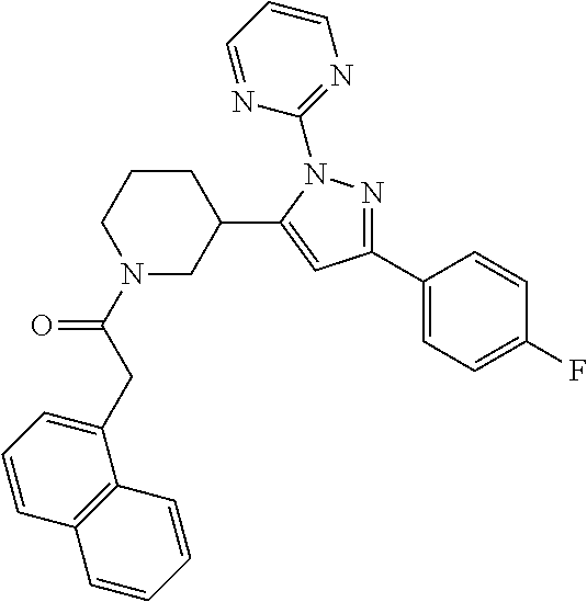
N1(C(CC2=CC=CC3=C2C=CC=C3)=O)CC(C2=CC(C3=CC=C(F)C=C3)=NN2C2=NC=CC=N2)CCC1
